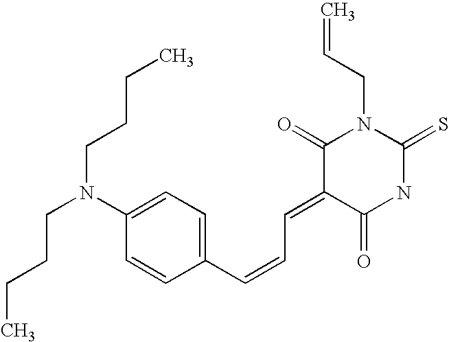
C(N(C1=CC=C(C=CC=C2C(=O)NC(=S)N(CC=C)C2=O)C=C1)CCCC)CCC
